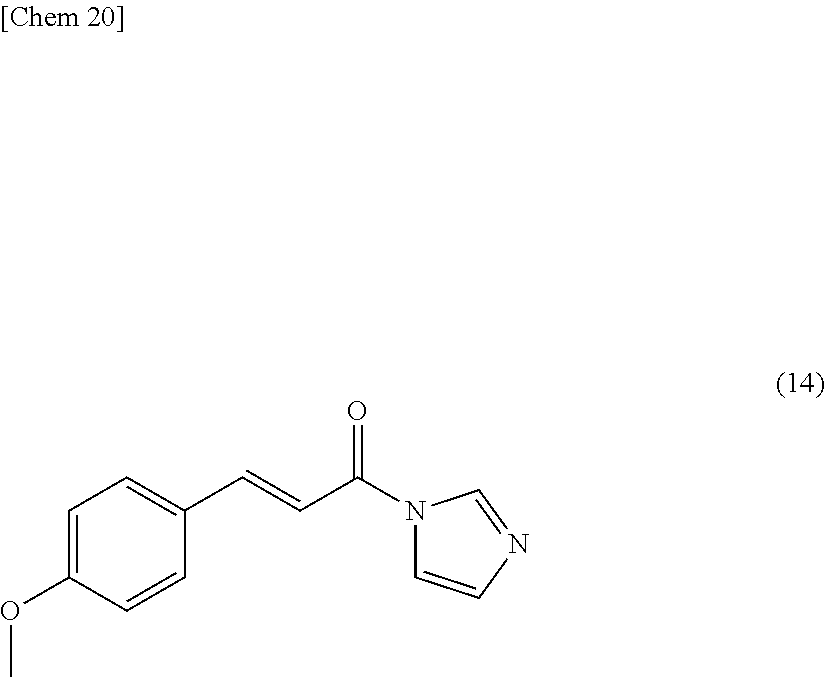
C(=CC(N1C=CN=C1)=O)C1=CC=C(OC)C=C1
